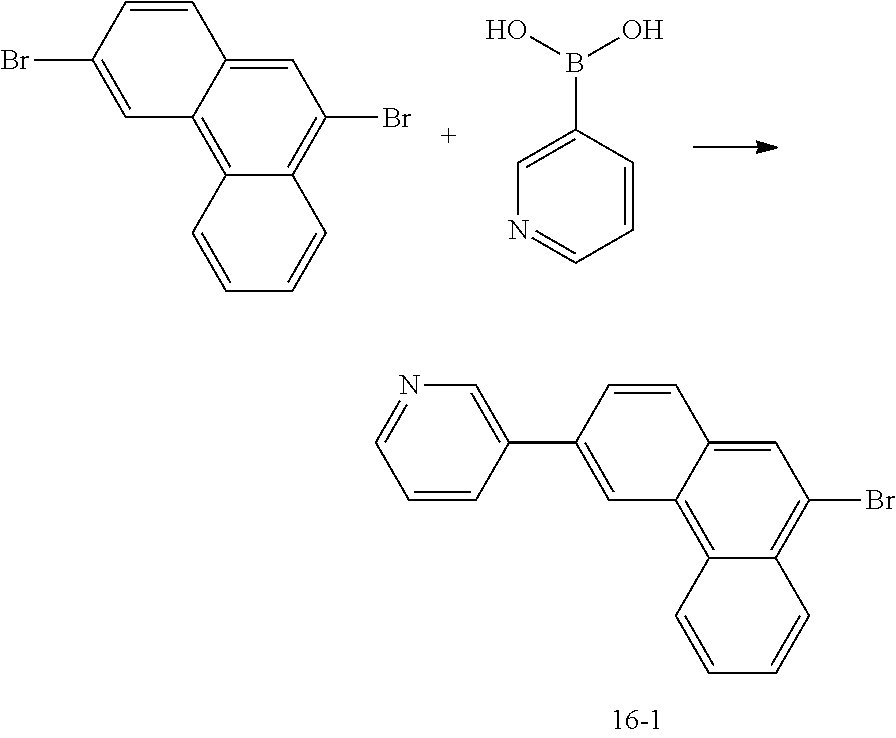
C12=C3C(=C(Br)C=C1C=CC(C1=CN=CC=C1)=C2)C=CC=C3.C12=C3C(=C(Br)C=C1C=CC(Br)=C2)C=CC=C3.C1=CC(B(O)O)=CN=C1
